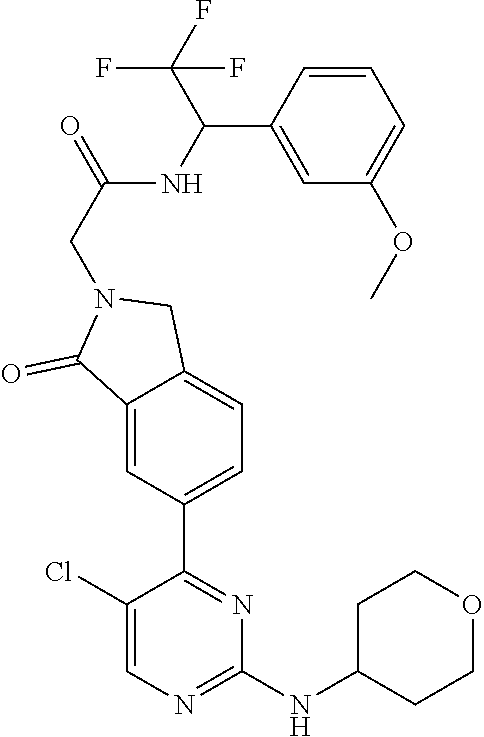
C1(Cl)=CN=C(NC2CCOCC2)N=C1C1=CC=C2C(=C1)C(=O)N(CC(NC(C1=CC(OC)=CC=C1)C(F)(F)F)=O)C2
